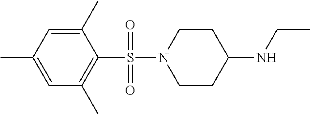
N1(S(C2=C(C)C=C(C)C=C2C)(=O)=O)CCC(NCC)CC1
